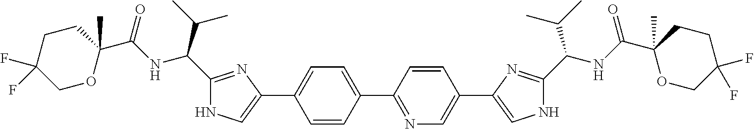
C1OC(C(NC(C2=NC(C3=CC=C(C4=NC=C(C5=CNC(C(NC(C6(C)OCC(F)(F)CC6)=O)C(C)C)=N5)C=C4)C=C3)=CN2)C(C)C)=O)(C)CCC1(F)F
